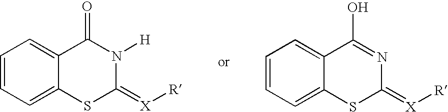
C1=CC=C2C(=C1)C(=O)N([H])C(=[X][R])S2.C1=CC=C2C(=C1)C(O)=NC(=[X][R])S2
